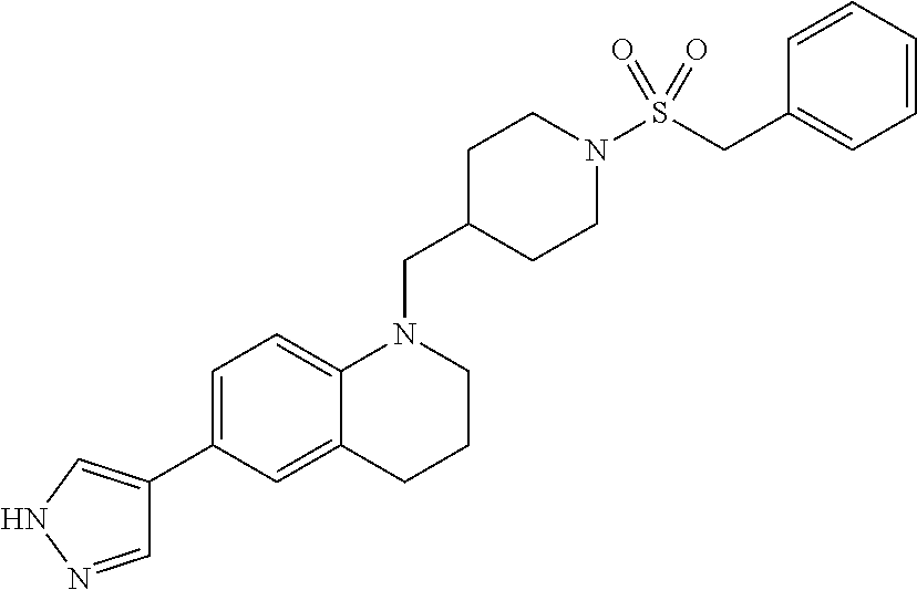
C1=NNC=C1C1=CC=C2C(=C1)CCCN2CC1CCN(S(CC2=CC=CC=C2)(=O)=O)CC1
